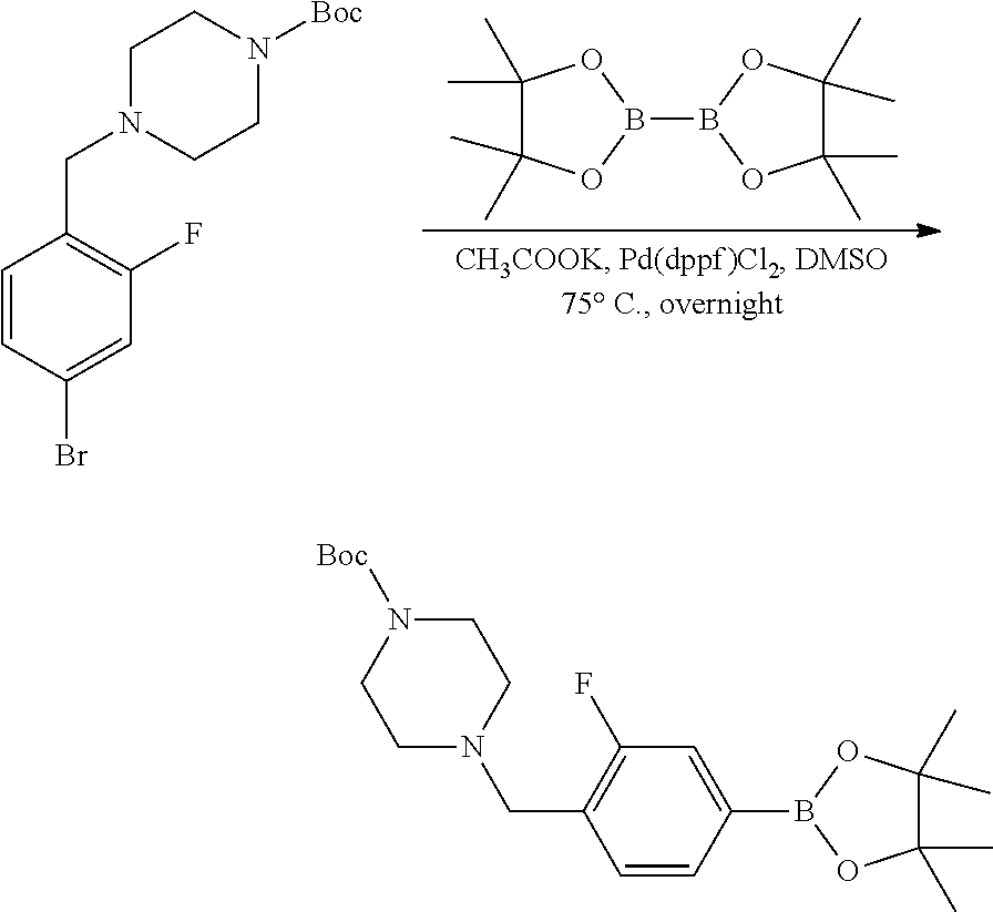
C1=CC(Br)=CC(F)=C1CN1CCN([Boc])CC1.C1(C)(C)C(C)(C)OB(B2OC(C)(C)C(C)(C)O2)O1.C1N(CC2=C(F)C=C(B3OC(C)(C)C(C)(C)O3)C=C2)CCN([Boc])C1
